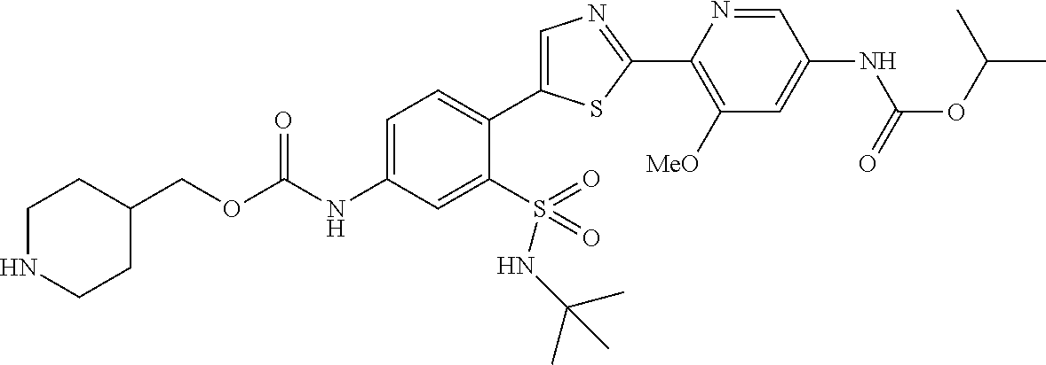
C1NCCC(COC(NC2=CC=C(C3=CN=C(C4=C([MeO])C=C(NC(=O)OC(C)C)C=N4)S3)C(S(NC(C)(C)C)(=O)=O)=C2)=O)C1
